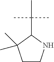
C1CNC(C(C)(C)C)C1(C)C
